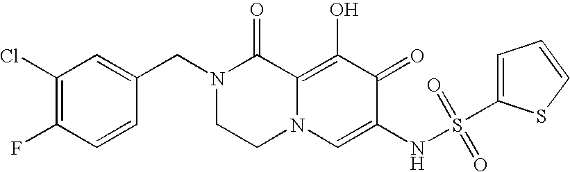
C1=C(CN2CCN3C(=C(O)C(=O)C(NS(=O)(=O)C4=CC=CS4)=C3)C2=O)C=CC(F)=C1Cl
